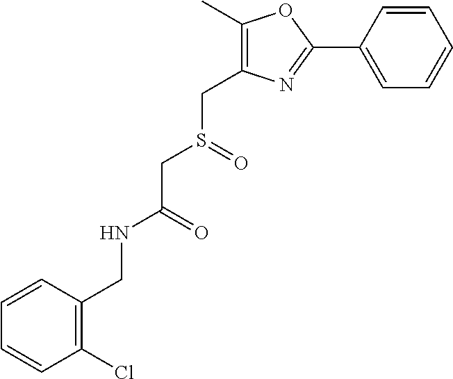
C1=CC(CNC(=O)CS(=O)CC2=C(C)OC(C3=CC=CC=C3)=N2)=C(Cl)C=C1
